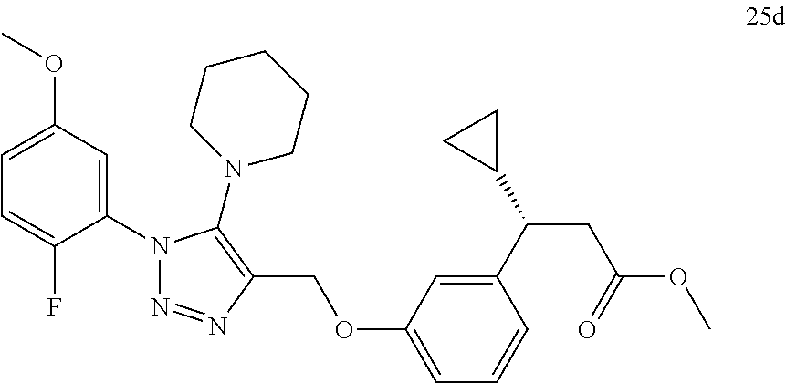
C1=C(OC)C=C(N2N=NC(COC3=CC=CC(C(C4CC4)CC(OC)=O)=C3)=C2N2CCCCC2)C(F)=C1
